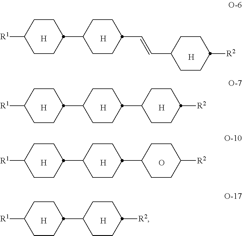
[H].[R1]C1CCC(C2CCC(C=CC3CCC([R2])CC3)CC2)CC1.[H].[H].[H].[H].[R1]C1CCC(C2CCC(C3CCC([R2])CC3)CC2)CC1.[H].[H].[H].[R1]C1CCC(C2CCC(C3CCC([R2])CC3)CC2)CC1.O.[H].[H].[R1]C1CCC(C2CCC([R2])CC2)CC1
